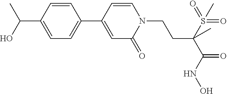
C1=CC(C2=CC=C(C(C)O)C=C2)=CC(=O)N1CCC(S(=O)(=O)C)(C(=O)NO)C
